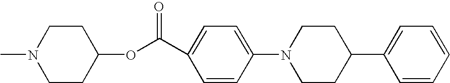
C1CC(OC(=O)C2=CC=C(N3CCC(C4=CC=CC=C4)CC3)C=C2)CCN1C
